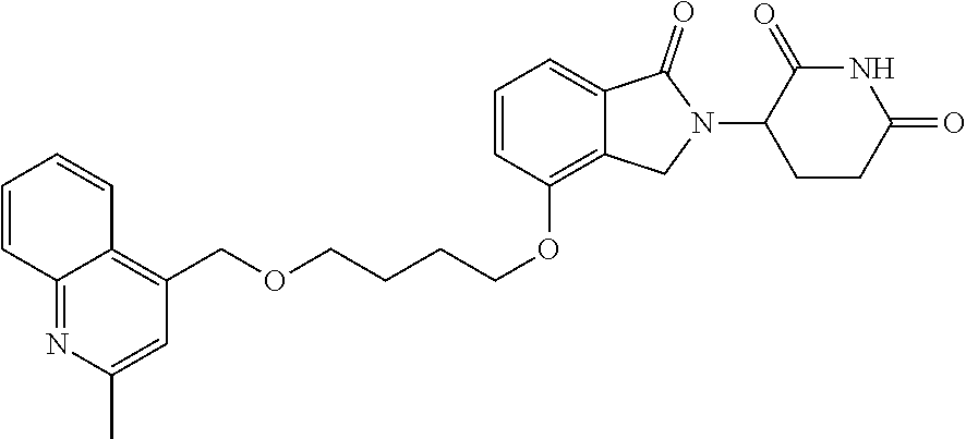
C1(OCCCCOCC2=C3C(=NC(C)=C2)C=CC=C3)=C2C(=CC=C1)C(=O)N(C1CCC(=O)NC1=O)C2
